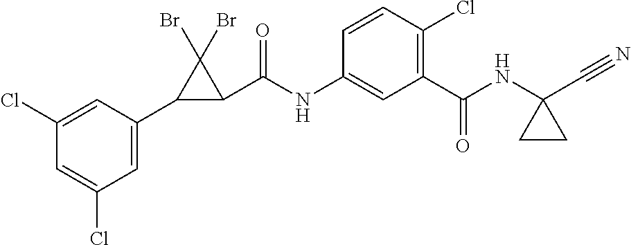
C1(Cl)=CC(C2C(C(NC3=CC(C(=O)NC4(C#N)CC4)=C(Cl)C=C3)=O)C2(Br)Br)=CC(Cl)=C1
